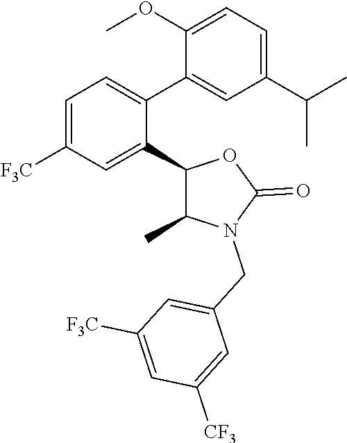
C1=C([F3C])C=C(C2C(C)N(CC3=CC([F3C])=CC([CF3])=C3)C(=O)O2)C(C2=CC(C(C)C)=CC=C2OC)=C1
